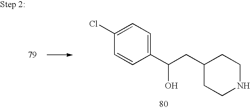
C1(Cl)=CC=C(C(CC2CCNCC2)O)C=C1
